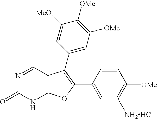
C12=C(C=NC(=O)N1)C(C1=CC([OMe])=C([OMe])C([MeO])=C1)=C(C1=CC([NH2HCl])=C([OMe])C=C1)O2
